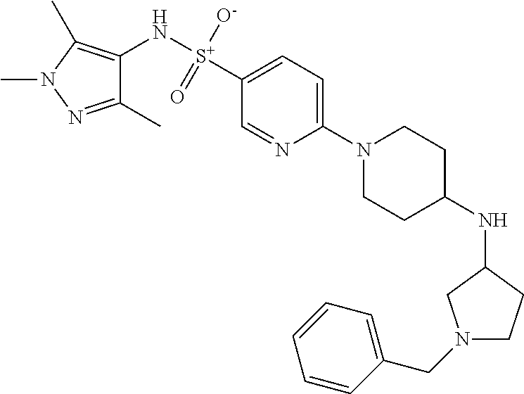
C1(N[S+]([O-])(=O)C2=CC=C(N3CCC(NC4CCN(CC5=CC=CC=C5)C4)CC3)N=C2)=C(C)N(C)N=C1C
